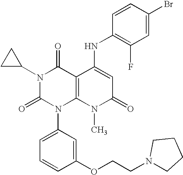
N1(C2CC2)C(=O)N(C2=CC=CC(OCCN3CCCC3)=C2)C2=C(C1=O)C(NC1=C(F)C=C(Br)C=C1)=CC(=O)N2C
